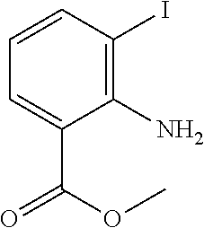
C1=CC(I)=C(N)C(C(OC)=O)=C1
